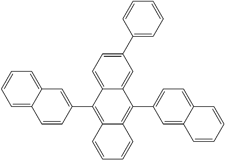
C1=C2C(=CC(C3=CC=CC=C3)=C1)C(C1=CC=C3C(=C1)C=CC=C3)=C1C(=C2C2=CC3=CC=CC=C3C=C2)C=CC=C1
